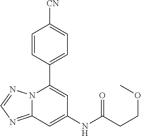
C12=NC=NN1C(C1=CC=C([CN])C=C1)=CC(NC(CCOC)=O)=C2
